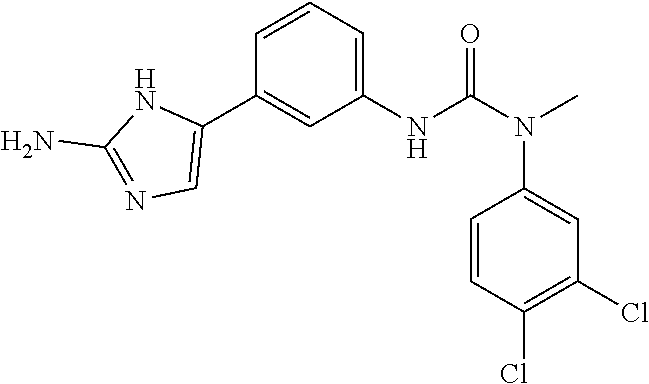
C1(NC(N(C2=CC(Cl)=C(Cl)C=C2)C)=O)=CC=CC(C2=CN=C(N)N2)=C1
